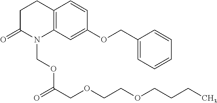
C1C(=O)N(COC(=O)COCCOCCCC)C2=C(C1)C=CC(OCC1=CC=CC=C1)=C2
